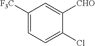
C1([F3C])=CC=C(Cl)C([CHO])=C1
